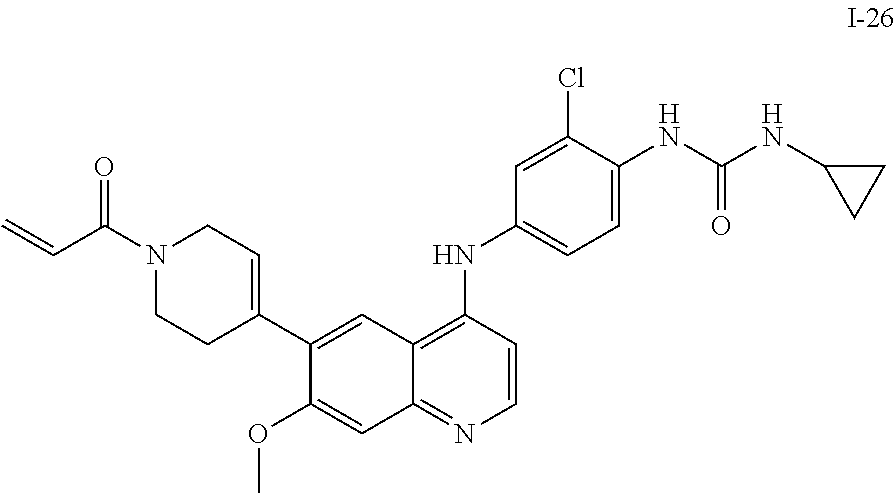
C1(C2=CCN(C(C=C)=O)CC2)=CC2=C(NC3=CC=C(NC(NC4CC4)=O)C(Cl)=C3)C=CN=C2C=C1OC
